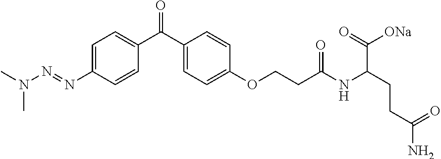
N(C)(C)N=NC1=CC=C(C(C2=CC=C(OCCC(NC(CCC(N)=O)C(=O)[ONa])=O)C=C2)=O)C=C1
